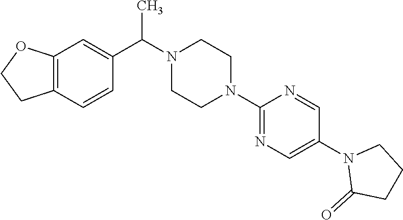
C(N1CCN(C2=NC=C(N3C(=O)CCC3)C=N2)CC1)(C)C1=CC2=C(C=C1)CCO2
